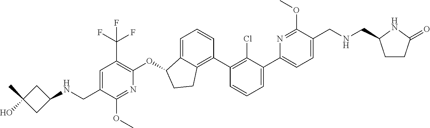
O(C1C2=CC=CC(C3=C(Cl)C(C4=CC=C(CNCC5CCC(=O)N5)C(OC)=N4)=CC=C3)=C2CC1)C1=C(C(F)(F)F)C=C(CNC2CC(C)(O)C2)C(OC)=N1
